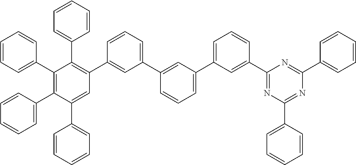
C1(C2=CC=CC=C2)=C(C2=CC=CC=C2)C(C2=CC=CC=C2)=CC(C2=CC(C3=CC(C4=CC=CC(C5=NC(C6=CC=CC=C6)=NC(C6=CC=CC=C6)=N5)=C4)=CC=C3)=CC=C2)=C1C1=CC=CC=C1
